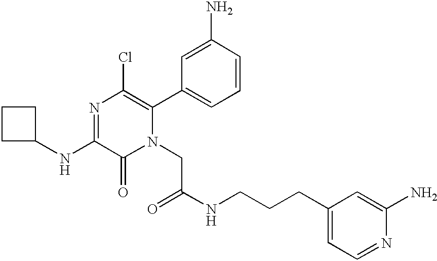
N1=C(NC2CCC2)C(=O)N(CC(NCCCC2=CC=NC(N)=C2)=O)C(C2=CC=CC(N)=C2)=C1Cl
